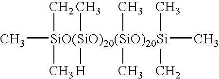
C[SiO(SiO)20(SiO)20Si](C)(C)(C)(C)(C)(C)([H])(C)C
